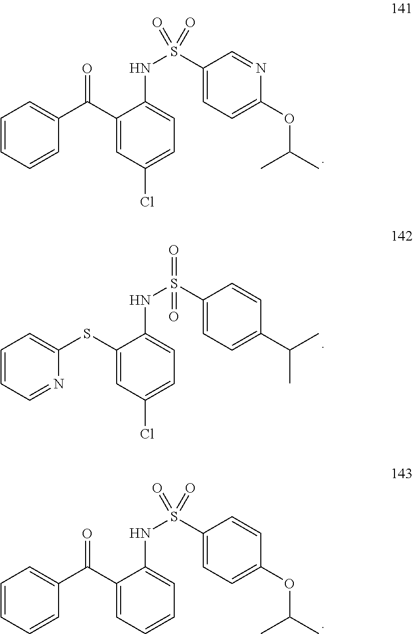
C1=CC=CC(C(C2=CC(Cl)=CC=C2NS(=O)(C2=CC=C(OC(C)C)N=C2)=O)=O)=C1.C1=CC=NC(SC2=CC(Cl)=CC=C2NS(=O)(C2=CC=C(C(C)C)C=C2)=O)=C1.C1=CC=CC(C(C2=CC=CC=C2NS(=O)(C2=CC=C(OC(C)C)C=C2)=O)=O)=C1
